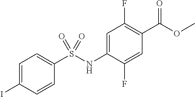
C1=C(NS(C2=CC=C(I)C=C2)(=O)=O)C(F)=CC(C(=O)OC)=C1F
